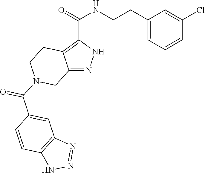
C12=NNC(C(=O)NCCC3=CC=CC(Cl)=C3)=C1CCN(C(C1=CC3=C(C=C1)NN=N3)=O)C2
